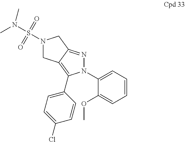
N1(S(=O)(=O)N(C)C)CC2=C(C3=CC=C(Cl)C=C3)N(C3=CC=CC=C3OC)N=C2C1
